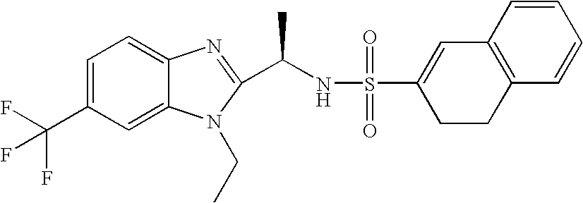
C1=C(C(F)(F)F)C=C2C(=C1)N=C(C(NS(=O)(=O)C1=CC3=C(CC1)C=CC=C3)C)N2CC
